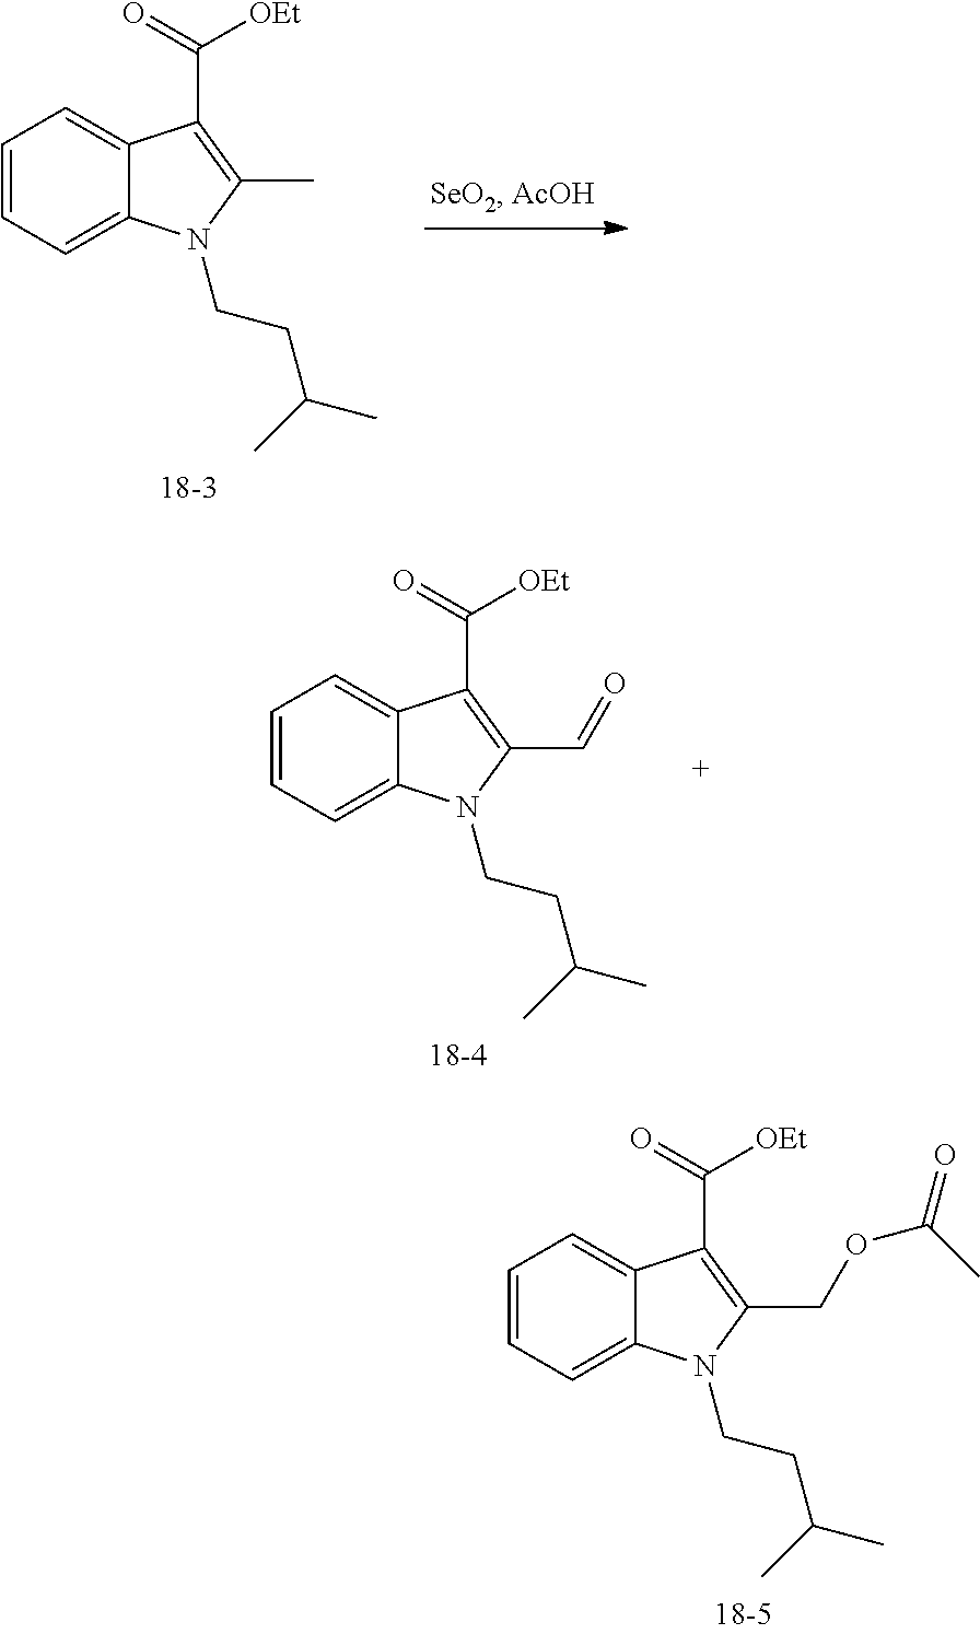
C1=CC=C2C(=C1)C(C(=O)[OEt])=C(C)N2CCC(C)C.C1=CC=C2C(=C1)C(C(=O)[OEt])=C(C=O)N2CCC(C)C.C1=CC=C2C(=C1)C(C(=O)[OEt])=C(COC(=O)C)N2CCC(C)C
